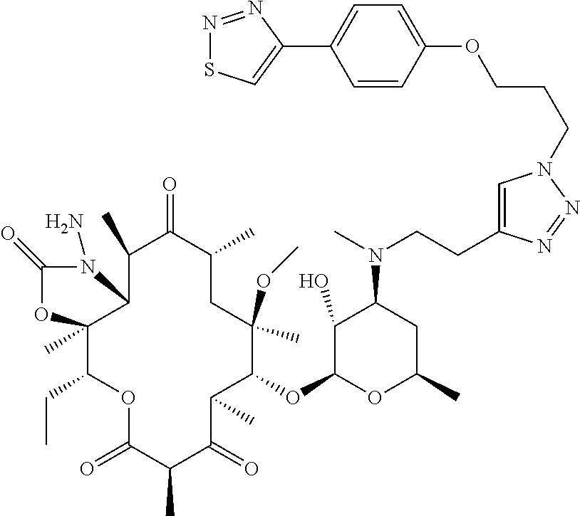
C1(OC2C(O)C(N(CCC3=CN(CCCOC4=CC=C(C5=CSN=N5)C=C4)N=N3)C)CC(C)O2)C(C)C(=O)C(C)C(=O)OC(CC)C2(C)C(C(C)C(=O)C(C)CC1(OC)C)N(N)C(=O)O2
